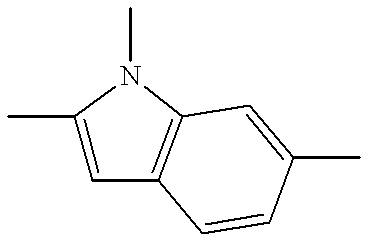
C1(C)=CC2=C(N1C)C=C(C)C=C2
